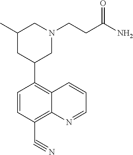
C1=CC(C#N)=C2C(=C1C1CN(CCC(N)=O)CC(C)C1)C=CC=N2
